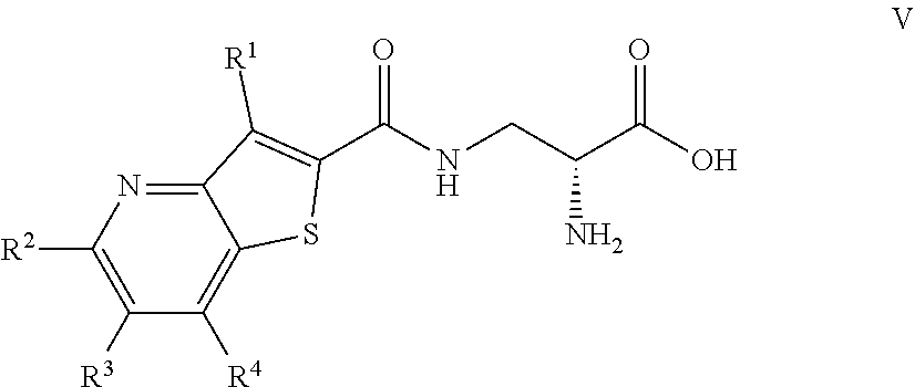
C12=C([R4])C([R3])=C([R2])N=C1C([R1])=C(C(=O)NCC(C(=O)O)N)S2
